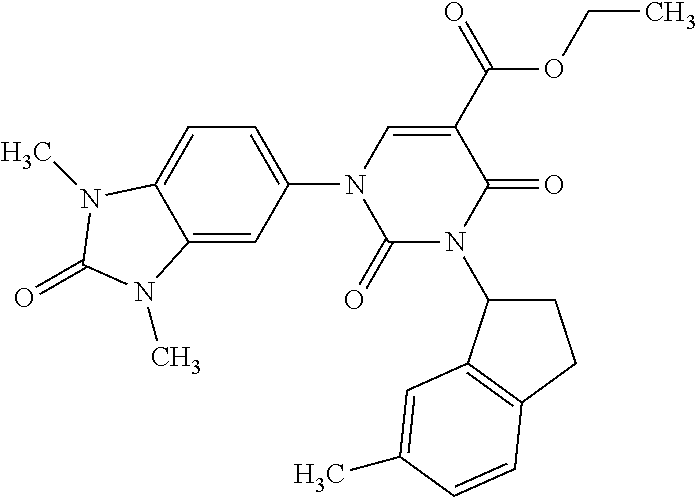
C1(=O)N(C2CCC3=C2C=C(C)C=C3)C(=O)C(C(OCC)=O)=CN1C1=CC=C2C(=C1)N(C)C(=O)N2C
